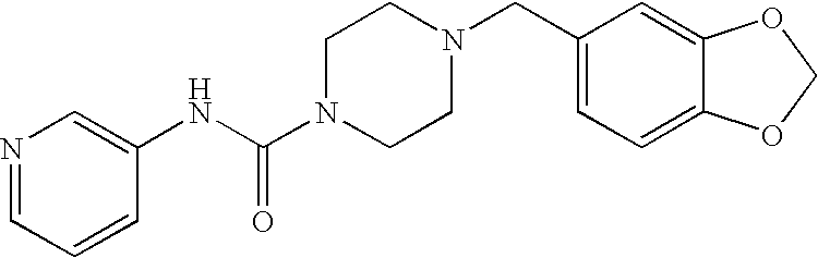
N1=CC=CC(NC(N2CCN(CC3=CC=C4C(=C3)OCO4)CC2)=O)=C1
